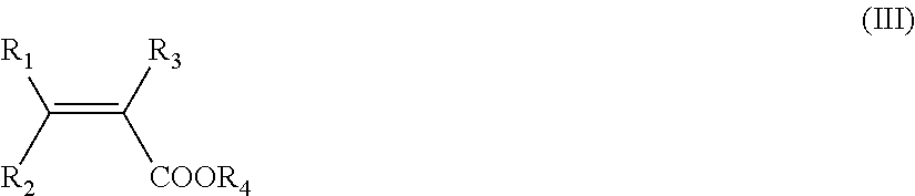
[R3]C([COOR4])=C([R1])[R2]
